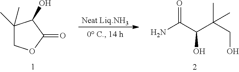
C1(C)(C)COC(=O)C1O.NC(=O)C(O)C(C)(CO)C
